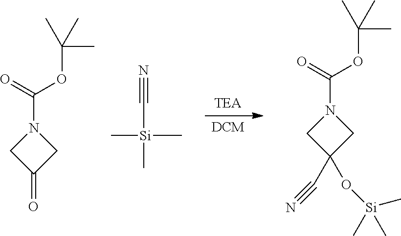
C1(=O)CN(C(=O)OC(C)(C)C)C1.N#C[Si](C)(C)C.C1(C#N)(O[Si](C)(C)C)CN(C(=O)OC(C)(C)C)C1
